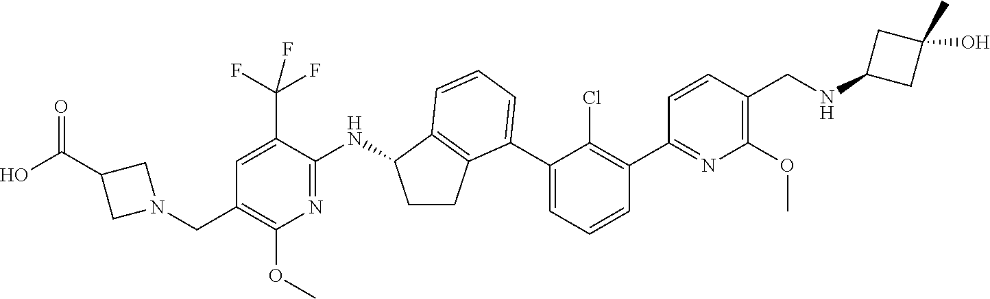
C(C1=C(OC)N=C(NC2CCC3=C2C=CC=C3C2=CC=CC(C3=NC(OC)=C(CNC4CC(O)(C)C4)C=C3)=C2Cl)C(C(F)(F)F)=C1)N1CC(C(O)=O)C1
